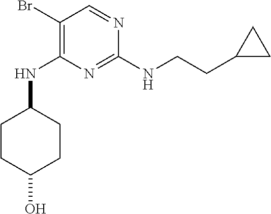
C1(Br)=C(NC2CCC(O)CC2)N=C(NCCC2CC2)N=C1
